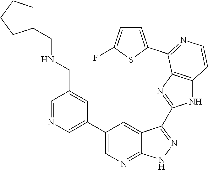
C1=NC=C(C2=CN=C3C(=C2)C(C2=NC4=C(N2)C=CN=C4C2=CC=C(F)S2)=NN3)C=C1CNCC1CCCC1
